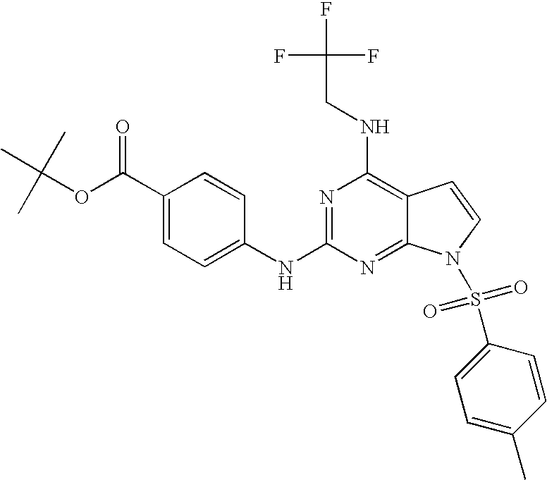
O(C(C1=CC=C(NC2=NC(NCC(F)(F)F)=C3C(=N2)N(S(C2=CC=C(C)C=C2)(=O)=O)C=C3)C=C1)=O)C(C)(C)C
